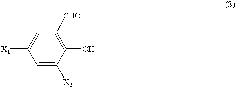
C1=C([X2])C(O)=C([CHO])C=C1[X1]
